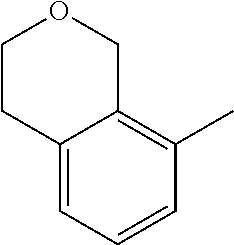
C12=CC=CC(C)=C1COCC2
